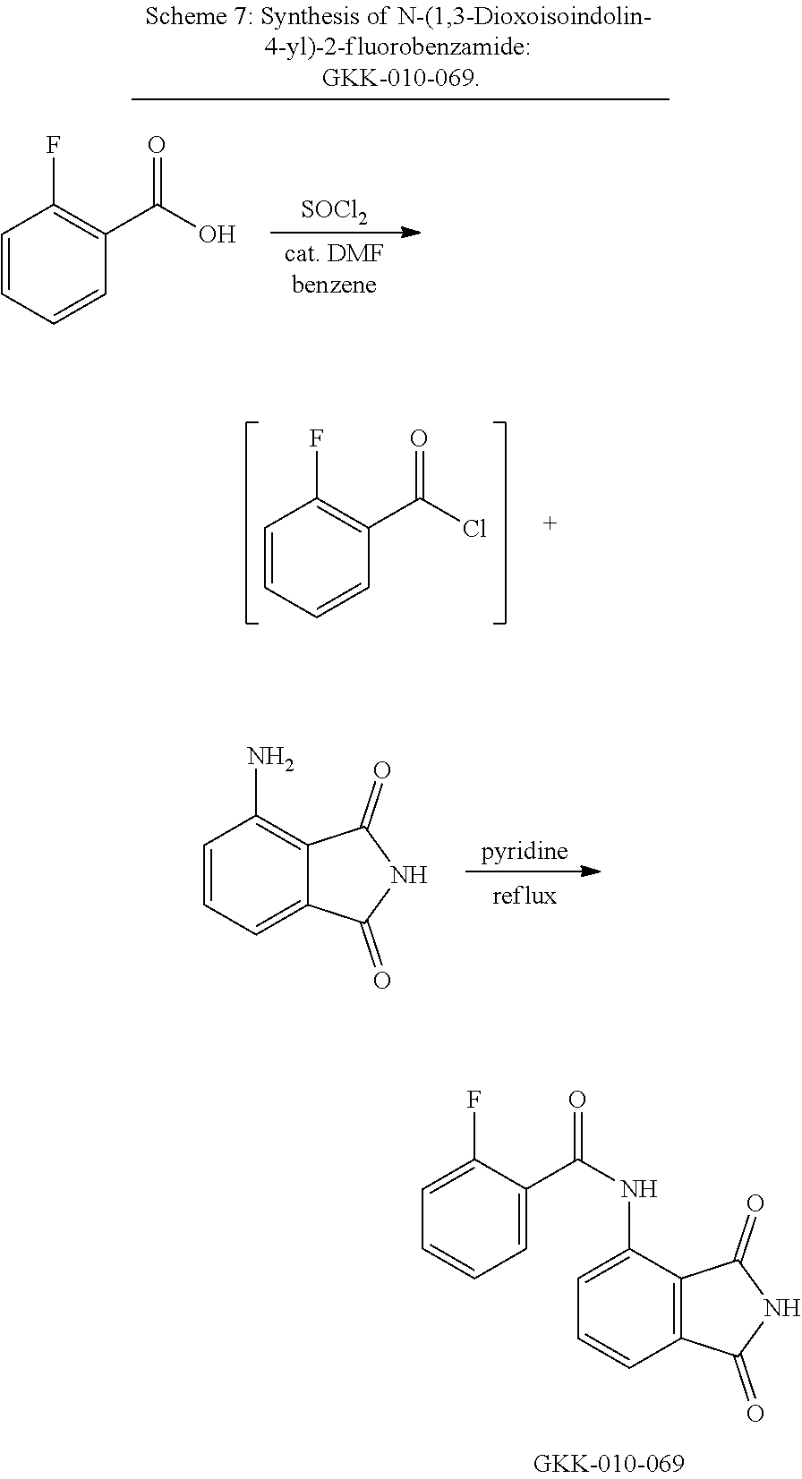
C1=C(NC(=O)C2=CC=CC=C2F)C2=C(C=C1)C(=O)NC2=O.C1=CC=C2C(=C1N)C(=O)NC2=O.C1=CC=CC(C(Cl)=O)=C1F.[SOCl2].C1=CC=CC(C(O)=O)=C1F
